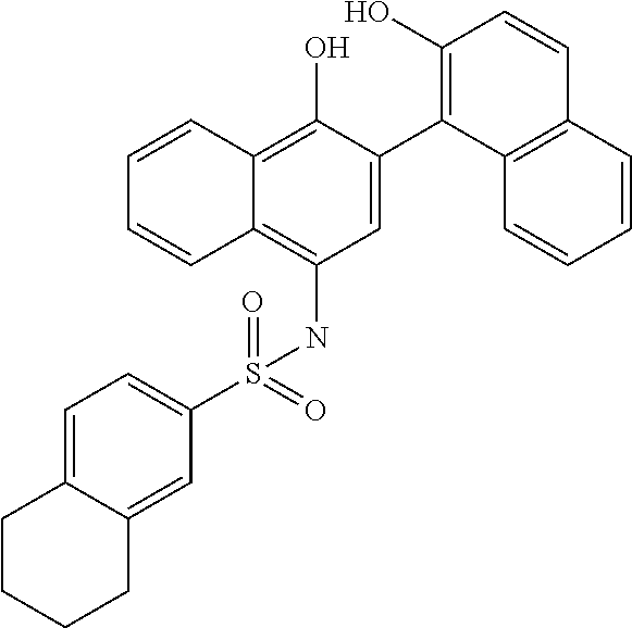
C1=C(C2=C(O)C=CC3=C2C=CC=C3)C(O)=C2C(=C1NS(C1=CC=C3CCCCC3=C1)(=O)=O)C=CC=C2
